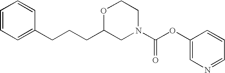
C1(CCCC2=CC=CC=C2)CN(C(OC2=CN=CC=C2)=O)CCO1
